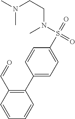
C1(C2=CC=C(S(=O)(N(C)CCN(C)C)=O)C=C2)=C(C=O)C=CC=C1
